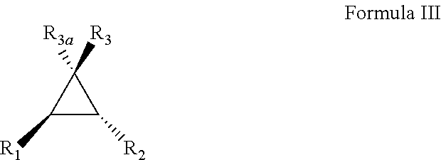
C1([R1])C([R2])C1([R3])[R3a]
